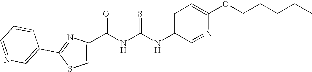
C(NC(NC1=CC=C(OCCCCC)N=C1)=S)(=O)C1=CSC(C2=CN=CC=C2)=N1
